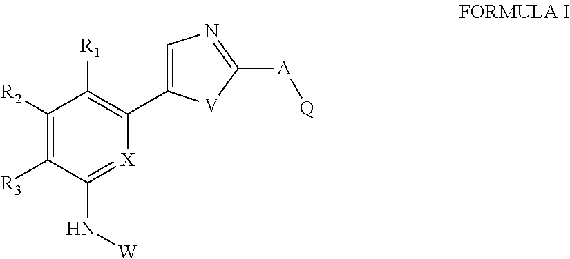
C1([R2])=C([R3])C(N[W])=[X]C(C2=CN=C([A][Q])[V]2)=C1[R1]
